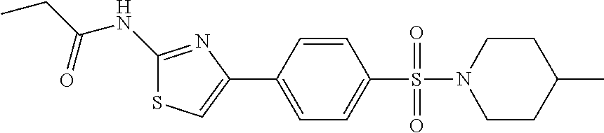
C1(NC(CC)=O)=NC(C2=CC=C(S(=O)(=O)N3CCC(C)CC3)C=C2)=CS1
